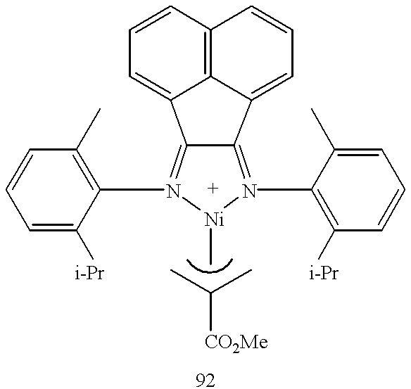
C12=N(C3=C([i-Pr])C=CC=C3C)[Ni](C)N(C3=C(C)C=CC=C3[i-Pr])=C1C1=CC=CC3=C1C2=CC=C3.CC(C)[CO2Me]
